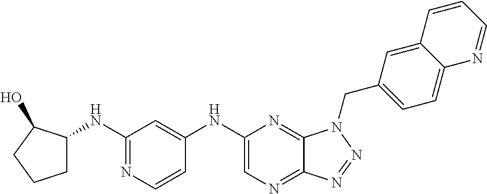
C1(NC2=CC(NC3CCCC3O)=NC=C2)=CN=C2C(=N1)N(CC1=CC=C3C(=C1)C=CC=N3)N=N2
